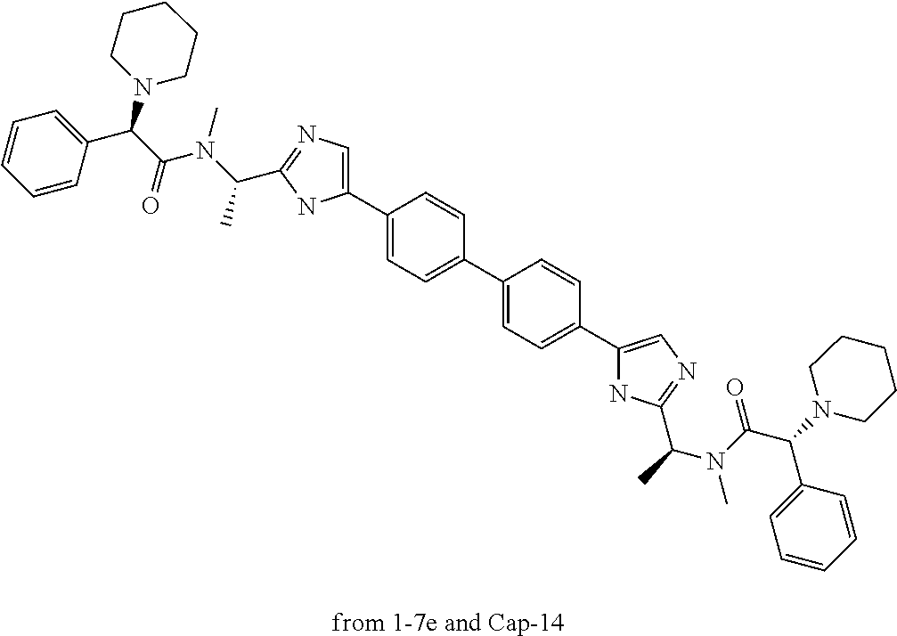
C1=CC=CC(C(C(N(C(C)C2=NC=C(C3=CC=C(C4=CC=C(C5=CN=C(C(C)N(C(C(N6CCCCC6)C6=CC=CC=C6)=O)C)N5)C=C4)C=C3)N2)C)=O)N2CCCCC2)=C1.[from 1-7e and Cap-14]
